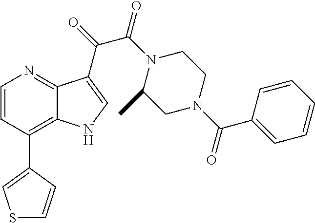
C1(C2=C3C(=NC=C2)C(C(=O)C(N2C(C)CN(C(C4=CC=CC=C4)=O)CC2)=O)=CN3)=CSC=C1
